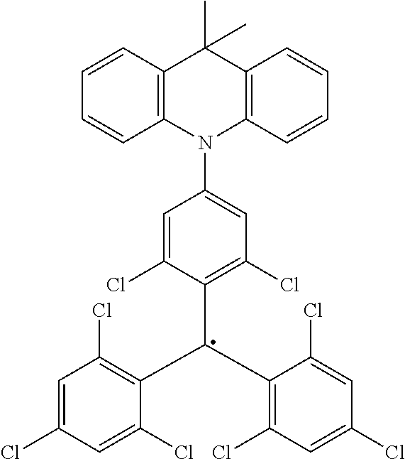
N1(C2=CC(Cl)=C(C(C3=C(Cl)C=C(Cl)C=C3Cl)C3=C(Cl)C=C(Cl)C=C3Cl)C(Cl)=C2)C2=C(C(C)(C)C3=C1C=CC=C3)C=CC=C2
